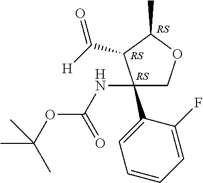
C1(NC(=O)OC(C)(C)C)(C2=CC=CC=C2F)COC(C)C1C(=O)[H]
